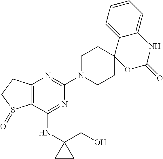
C12=C(C(NC3(CO)CC3)=NC(N3CCC4(CC3)OC(=O)NC3=CC=CC=C43)=N1)S(=O)CC2
